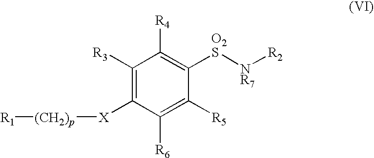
C1([R5])=C([R6])C([X][(CH2)p][R1])=C([R3])C([R4])=C1[O2S][NR7][R2]
